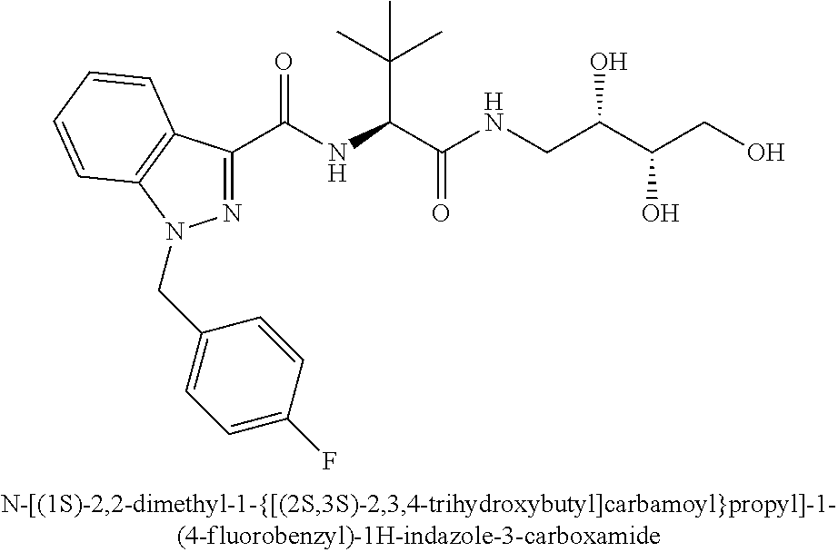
C(=O)(NC(C(C)(C)C)C(=O)NCC(C(CO)O)O)C1=NN(CC2=CC=C(F)C=C2)C2=C1C=CC=C2
